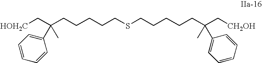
C(CCCCCSCCCCCC(C)(C1=CC=CC=C1)C[CH2OH])(C1=CC=CC=C1)(C)C[CH2OH]
